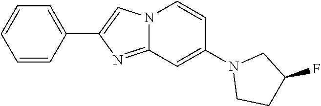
C1=CC(C2=CN3C(=N2)C=C(N2CCC(F)C2)C=C3)=CC=C1
